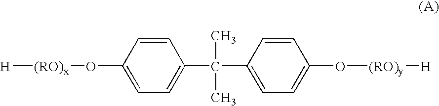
[H][(RO)x]OC1=CC=C(C(C)(C)C2=CC=C(O[(RO)y][H])C=C2)C=C1
